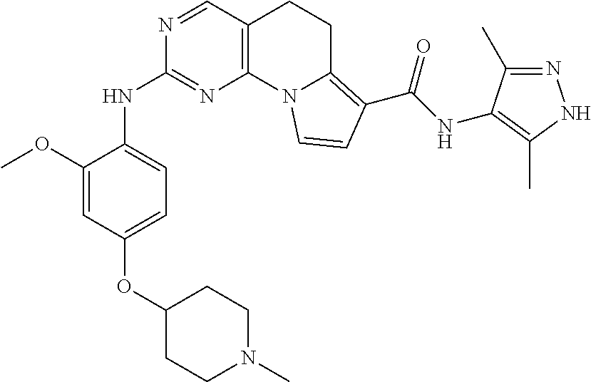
C1(OC)=CC(OC2CCN(C)CC2)=CC=C1NC1=NC2=C(CCC3=C(C(=O)NC4=C(C)NN=C4C)C=CN23)C=N1
